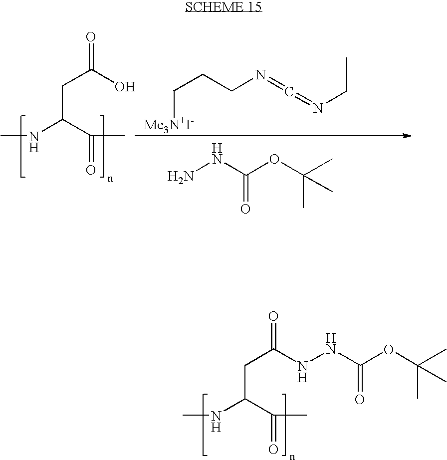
CNC(C(=O)C)CC(O)=O.[Me3N+I-]CCCN=C=NCC.NNC(OC(C)(C)C)=O.CNC(C(=O)C)CC(=O)NNC(OC(C)(C)C)=O
